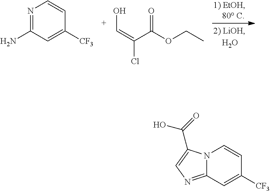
N1=C(N)C=C([CF3])C=C1.C(=O)(OCC)C(=CO)Cl.N12C(=NC=C1C(=O)O)C=C([CF3])C=C2
